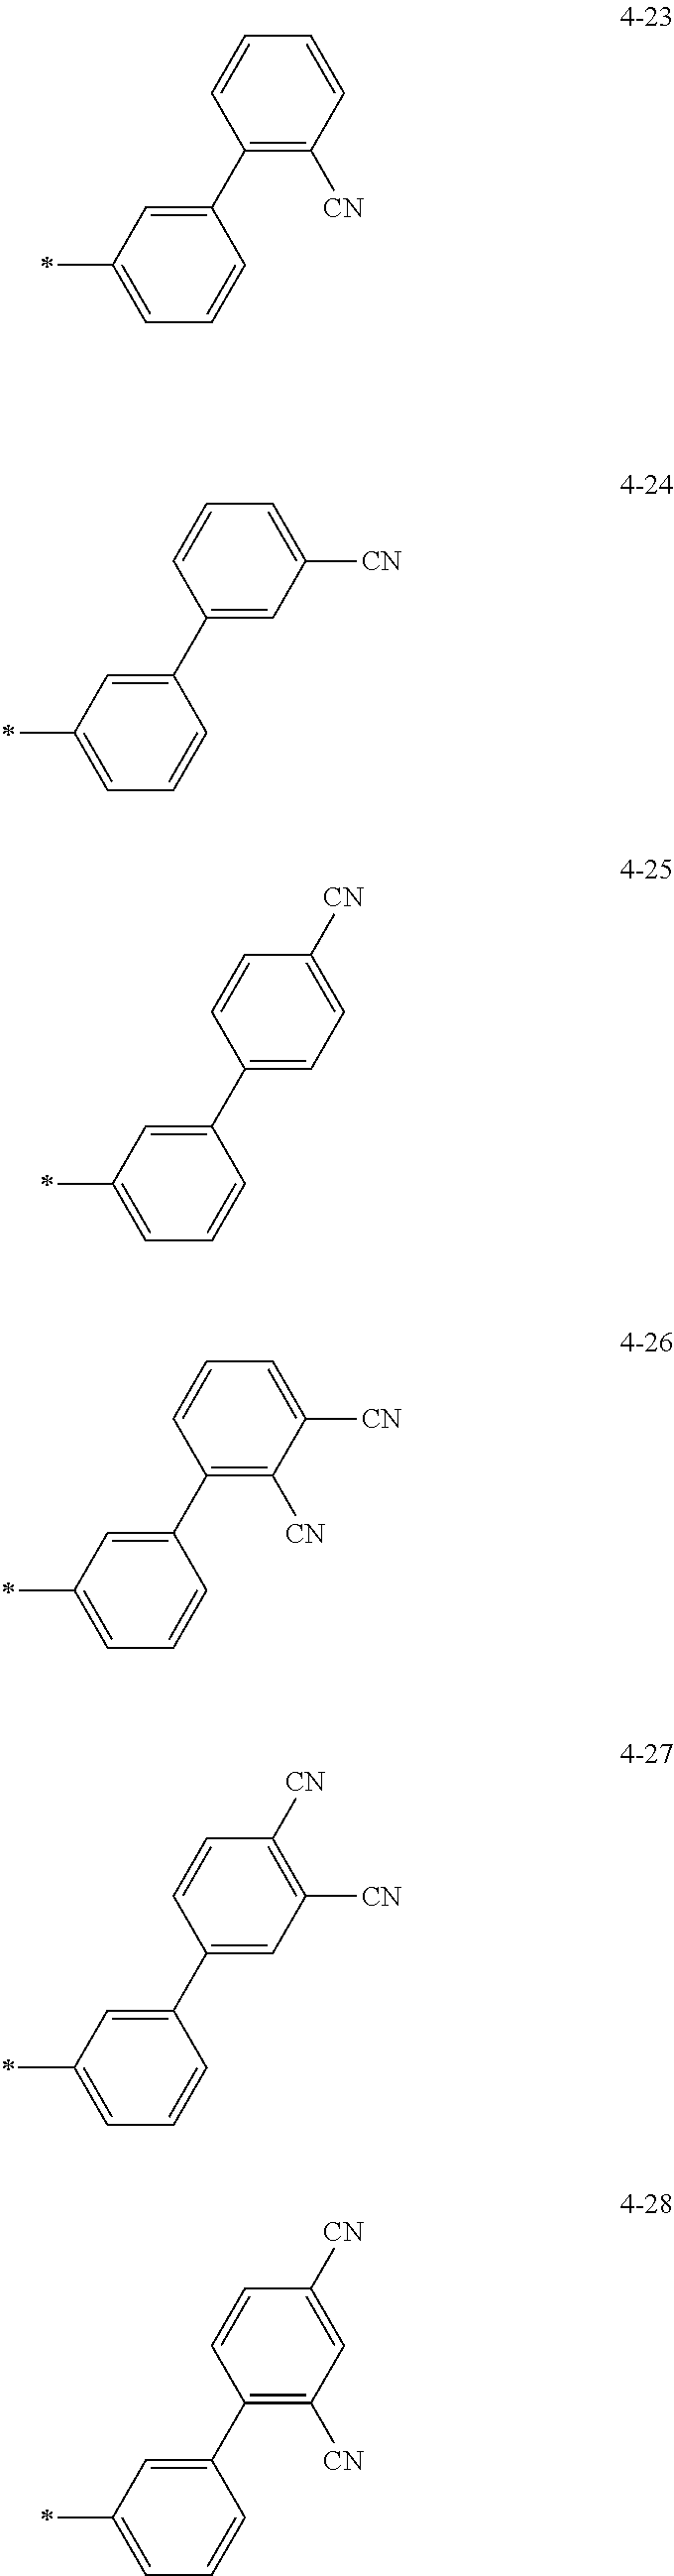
C1=CC([CN])=C(C2=CC(*)=CC=C2)C=C1.C1=C([CN])C=C(C2=CC(*)=CC=C2)C=C1.C1([CN])=CC=C(C2=CC(*)=CC=C2)C=C1.C1=C([CN])C([CN])=C(C2=CC(*)=CC=C2)C=C1.C1([CN])=C([CN])C=C(C2=CC(*)=CC=C2)C=C1.C1([CN])=CC([CN])=C(C2=CC(*)=CC=C2)C=C1
